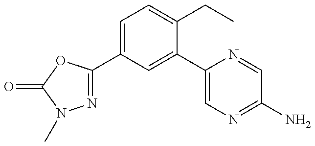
N1=C(C2=CC=C(CC)C(C3=CN=C(N)C=N3)=C2)OC(=O)N1C
